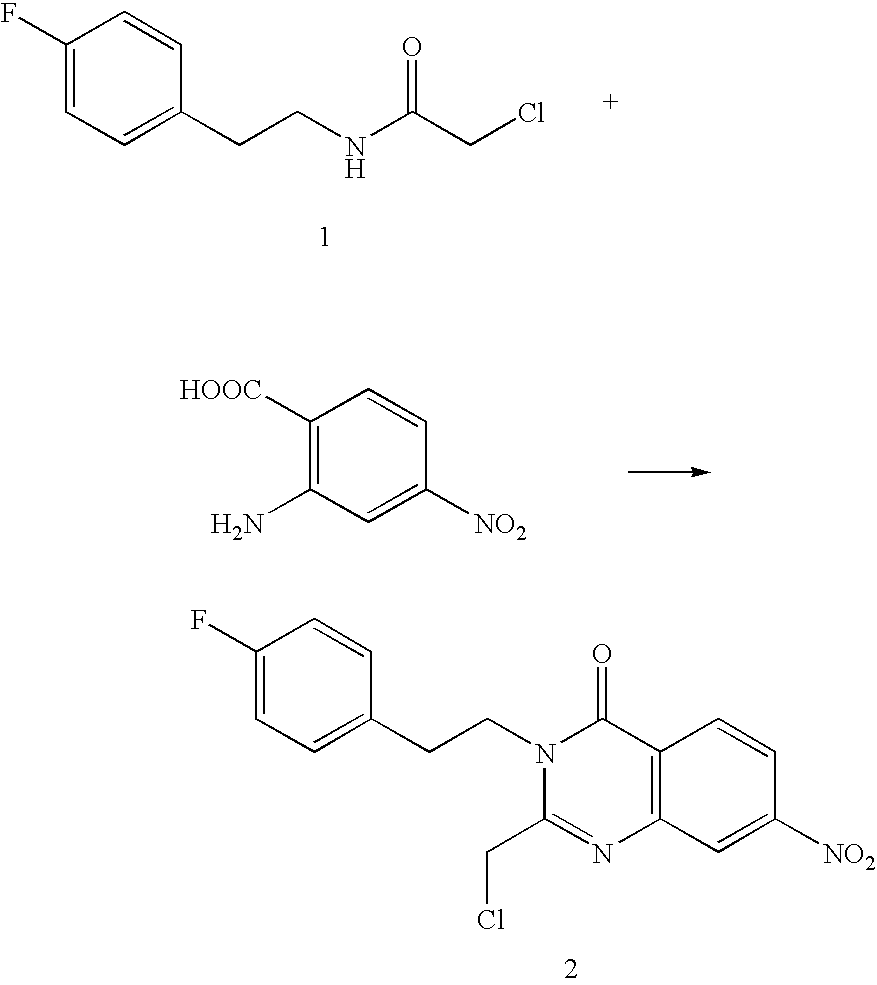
C1(CCNC(CCl)=O)=CC=C(F)C=C1.C1([NO2])=CC(N)=C([HOOC])C=C1.C1(F)=CC=C(CCN2C(=O)C3=C(N=C2CCl)C=C([NO2])C=C3)C=C1
